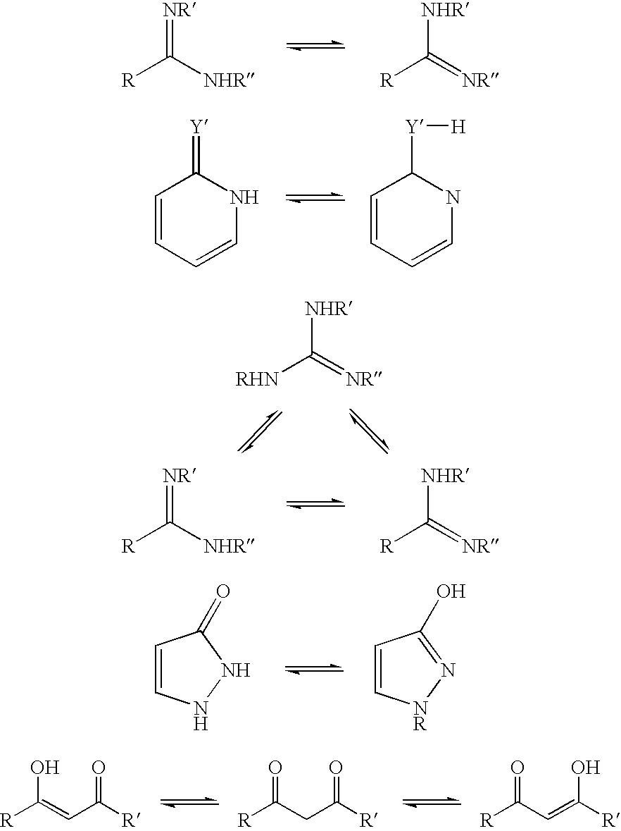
[NR]=C([R])[NHR].[NHR]C([R])=[NR].C1=CC=CNC1=[Y].C1=CC=CNC1[Y][H].[NHR]C([RHN])=[NR].[NR]=C([R])[NHR].[NHR]C([R])=[NR].C1=CNNC1=O.C1=C[NR]N=C1O.[R]C(=CC([R])=O)O.[R]C(CC([R])=O)=O.[R]C(C=C([R])O)=O
